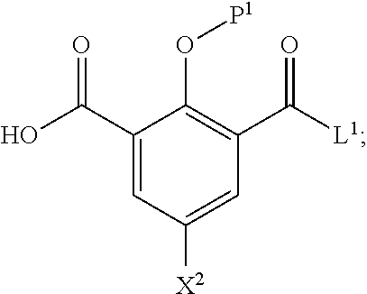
O([P1])C1=C(C(=O)[L1])C=C([X2])C=C1C(O)=O
